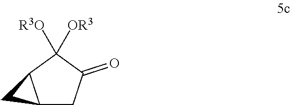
C12CC(=O)C([OR3])([R3O])C1C2
